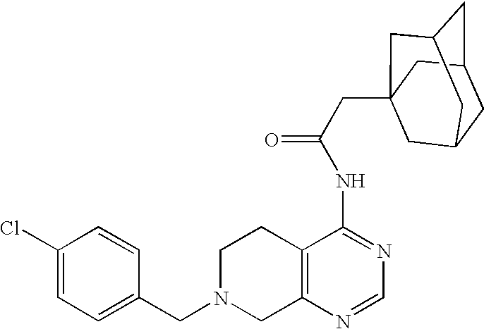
C1N(CC2=CC=C(Cl)C=C2)CC2=C(C1)C(NC(=O)CC13CC4CC(CC(C1)C4)C3)=NC=N2
